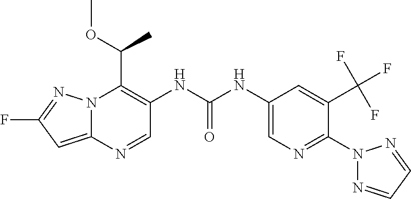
N12C(=CC(F)=N1)N=CC(NC(NC1=CN=C(N3N=CC=N3)C(C(F)(F)F)=C1)=O)=C2C(OC)C
